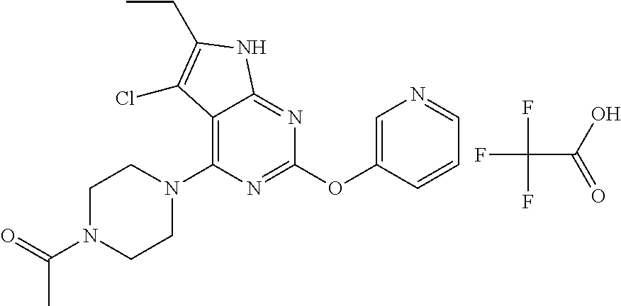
FC(C(O)=O)(F)F.C12=C(N3CCN(C(=O)C)CC3)N=C(OC3=CN=CC=C3)N=C1NC(CC)=C2Cl
